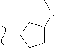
CN1CC(N(C)C)CC1
